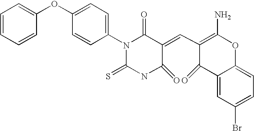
C1=CC=CC(OC2=CC=C(N3C(=S)NC(=O)C(=CC4=C(N)OC5=CC=C(Br)C=C5C4=O)C3=O)C=C2)=C1
